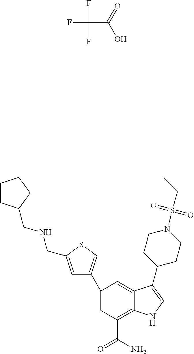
FC(F)(C(=O)O)F.C1=C(C2=CSC(CNCC3CCCC3)=C2)C=C2C(=C1C(N)=O)NC=C2C1CCN(S(CC)(=O)=O)CC1
